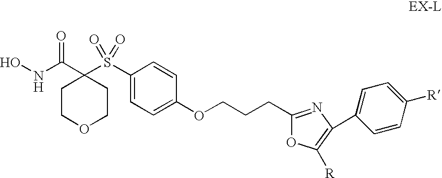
ONC(C1(S(C2=CC=C(OCCCC3=NC(C4=CC=C([R])C=C4)=C([R])O3)C=C2)(=O)=O)CCOCC1)=O
